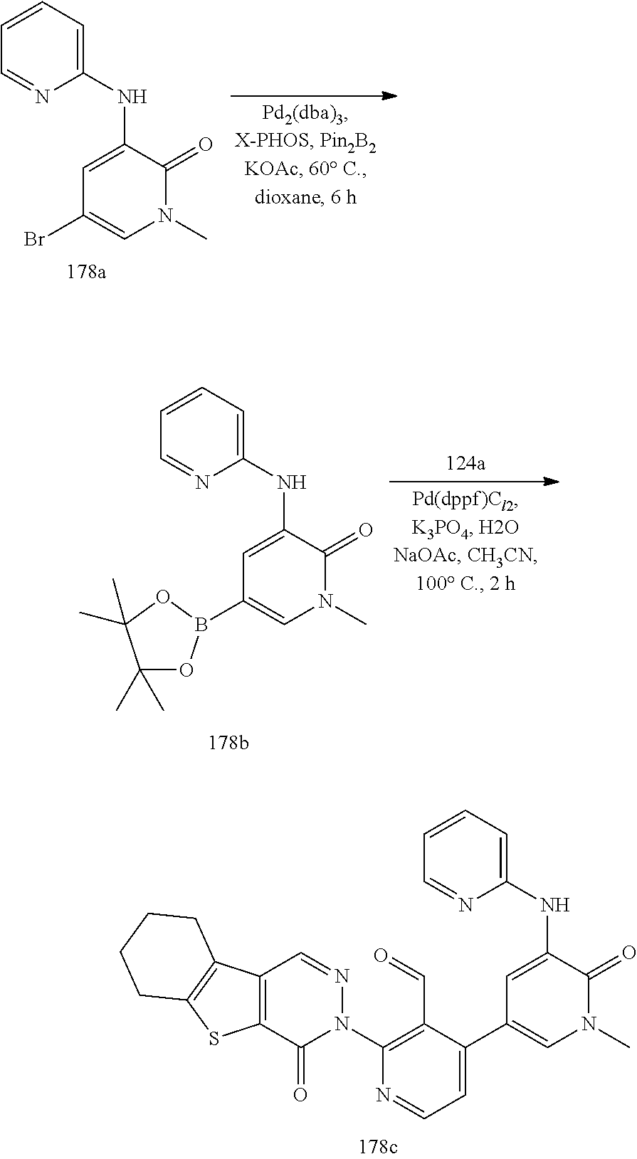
C1(NC2=CC(Br)=CN(C)C2=O)=CC=CC=N1.C1(NC2=CC(B3OC(C)(C)C(C)(C)O3)=CN(C)C2=O)=CC=CC=N1.C1(NC2=CC(C3=CC=NC(N4N=CC5=C(C4=O)SC4=C5CCCC4)=C3C=O)=CN(C)C2=O)=CC=CC=N1
